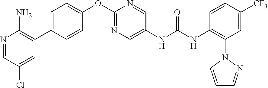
C1=CC(C2=C(N)N=CC(Cl)=C2)=CC=C1OC1=NC=C(NC(NC2=C(N3N=CC=C3)C=C([CF3])C=C2)=O)C=N1
